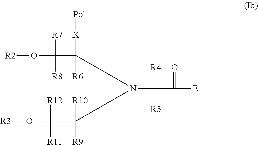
[R2]OC(C([R6])([X][Pol])N(C(C(O[R3])([R11])[R12])([R10])[R9])C(C([E])=O)([R4])[R5])([R7])[R8]
